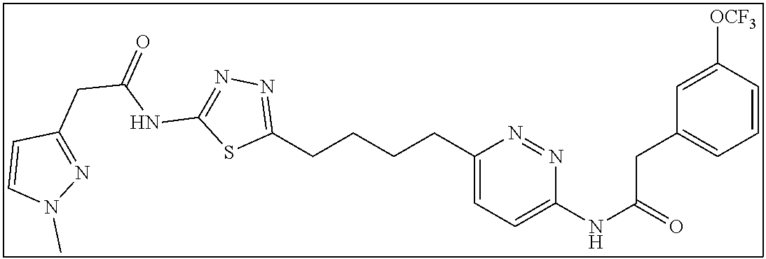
C1(CCCCC2=CC=C(NC(=O)CC3=CC=CC([OCF3])=C3)N=N2)=NN=C(NC(CC2=NN(C)C=C2)=O)S1
